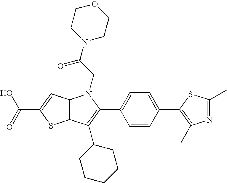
C(C1=CC2=C(S1)C(C1CCCCC1)=C(C1=CC=C(C3=C(C)N=C(C)S3)C=C1)N2CC(=O)N1CCOCC1)(=O)O
